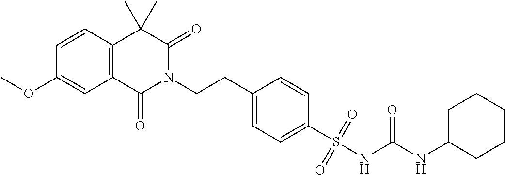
C12=C(C(C)(C)C(=O)N(CCC3=CC=C(S(NC(NC4CCCCC4)=O)(=O)=O)C=C3)C1=O)C=CC(OC)=C2
